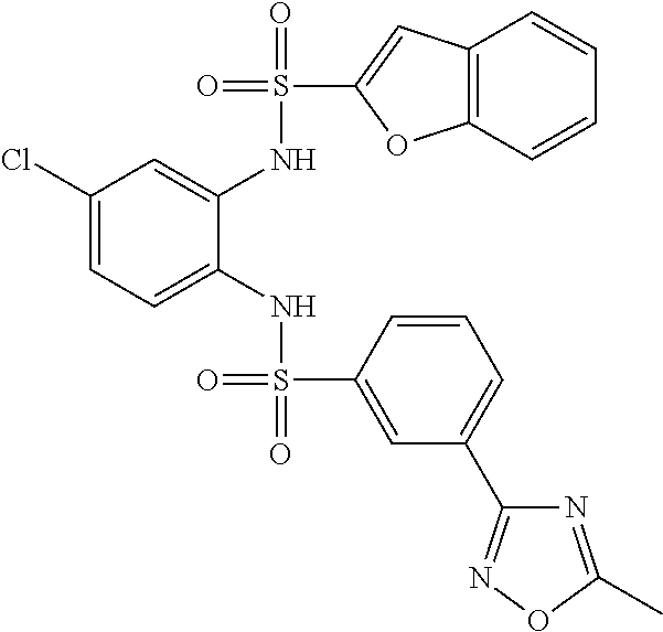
C1(Cl)=CC=C(NS(=O)(C2=CC(C3=NOC(C)=N3)=CC=C2)=O)C(NS(=O)(C2=CC3=C(O2)C=CC=C3)=O)=C1
